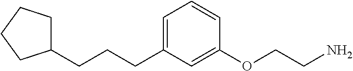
C1=C(CCCC2CCCC2)C=C(OCCN)C=C1
